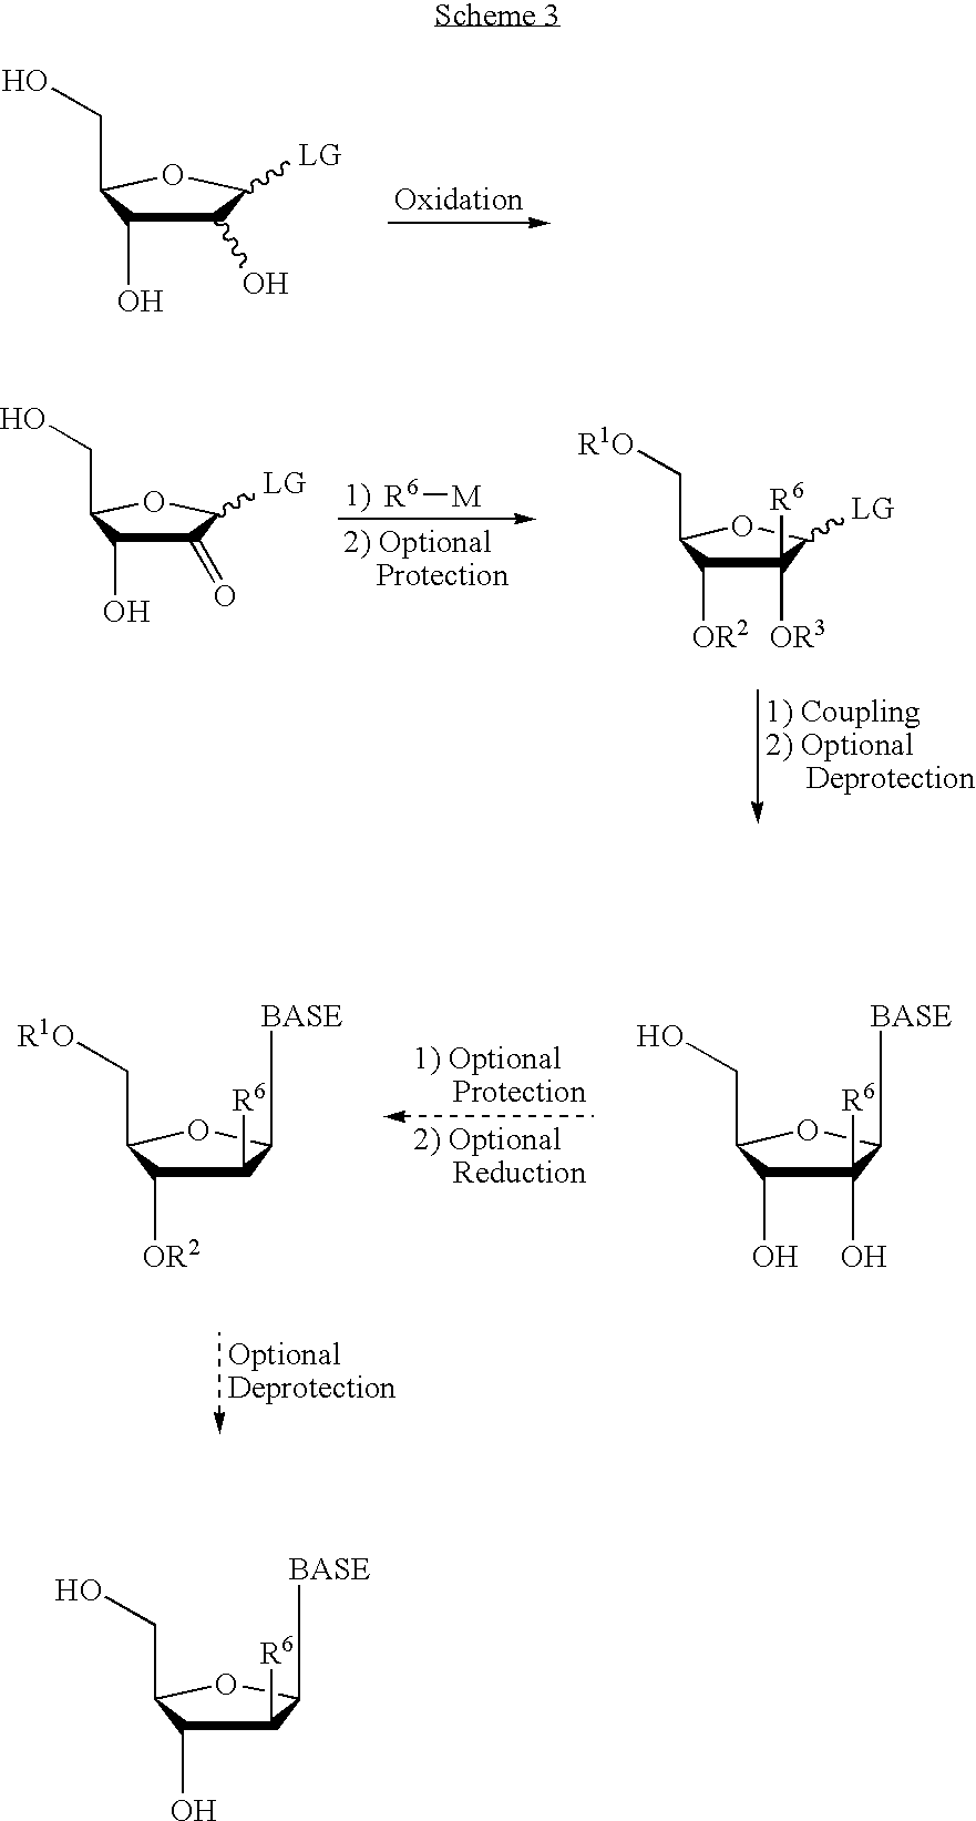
C1(O)C(O)C(CO)OC1[LG].C1(O)([R6])C(O)C(CO)OC1[BASE].C1([R6])C([OR2])C(C[R1O])OC1[BASE].[R6][M].C1(=O)C(O)C(CO)OC1[LG].C1([OR3])([R6])C([OR2])C(C[R1O])OC1[LG].C1([R6])C(O)C(CO)OC1[BASE]
